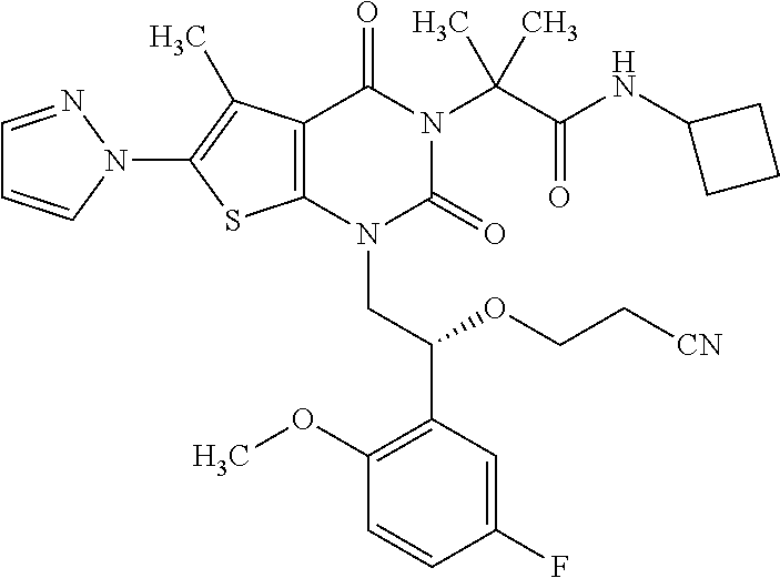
C12=C(C(C)=C(N3C=CC=N3)S1)C(=O)N(C(C(=O)NC1CCC1)(C)C)C(=O)N2CC(C1=C(OC)C=CC(F)=C1)OCC[CN]
